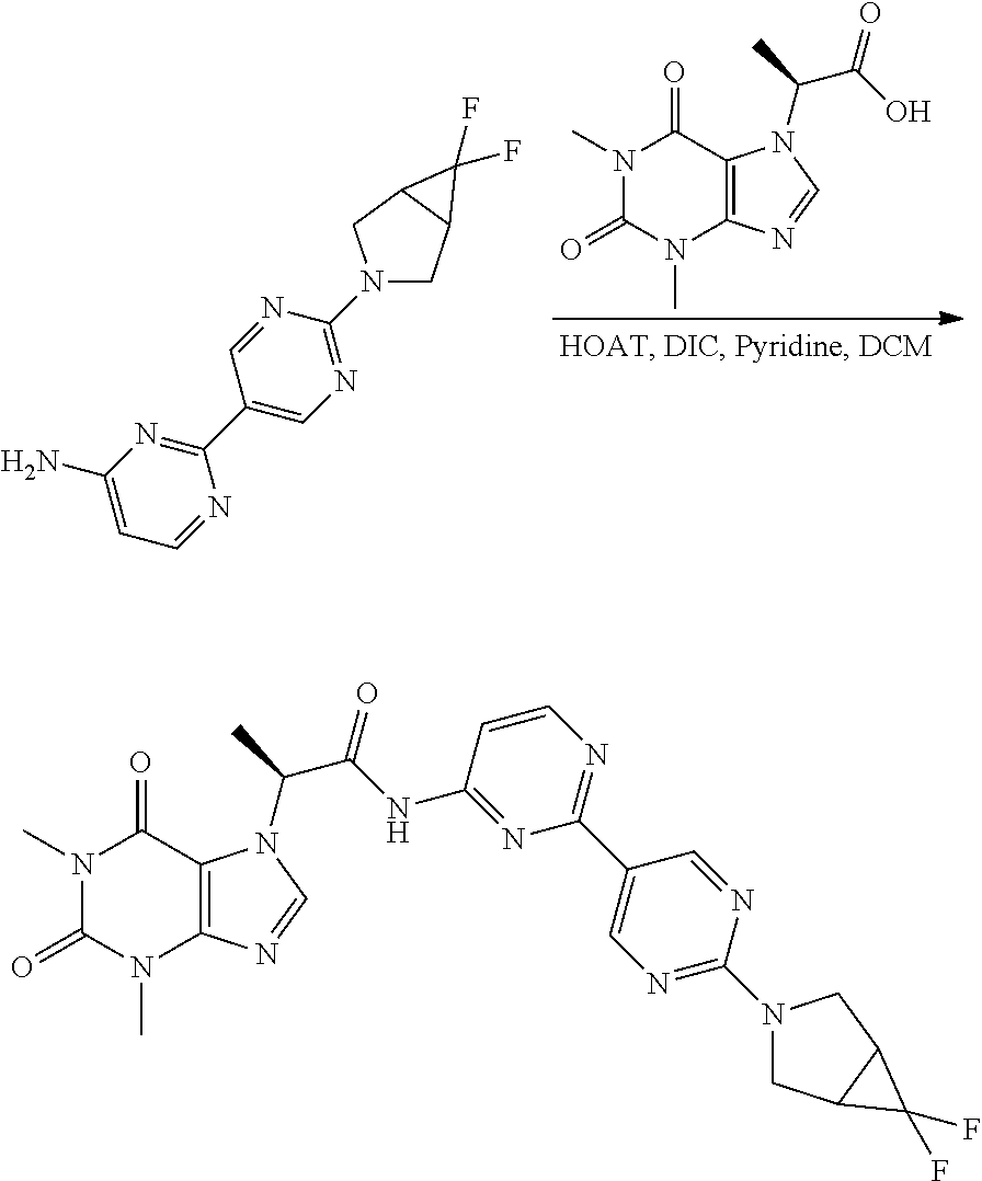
N1(C)C(=O)N(C)C2=C(C1=O)N(C(C)C(O)=O)C=N2.C1(C2=CN=C(N3CC4C(C3)C4(F)F)N=C2)=NC(N)=CC=N1.N1(C)C(=O)N(C)C2=C(C1=O)N(C(C(NC1=NC(C3=CN=C(N4CC5C(C4)C5(F)F)N=C3)=NC=C1)=O)C)C=N2
